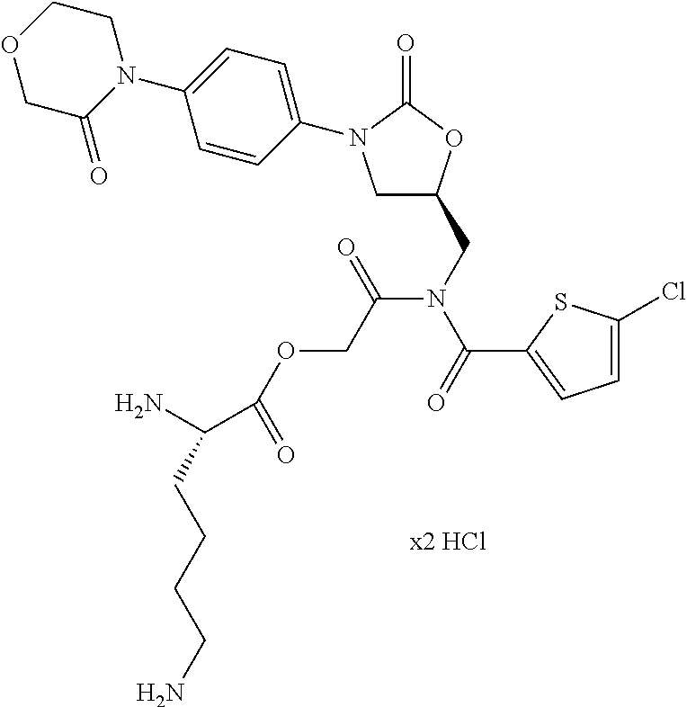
C1C(=O)N(C2=CC=C(N3CC(CN(C(=O)C4=CC=C(Cl)S4)C(COC(C(N)CCCCN)=O)=O)OC3=O)C=C2)CCO1
